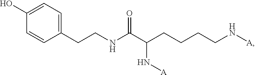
C1=C(O)C=CC(CCNC(C(CCCCN[A])N[A])=O)=C1
